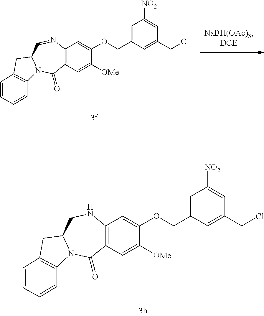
C12=C(C=C([OMe])C(OCC3=CC([NO2])=CC(CCl)=C3)=C1)C(=O)N1C(CN2)CC2=C1C=CC=C2.C12=C(C=C([OMe])C(OCC3=CC([NO2])=CC(CCl)=C3)=C1)C(=O)N1C(C=N2)CC2=C1C=CC=C2
